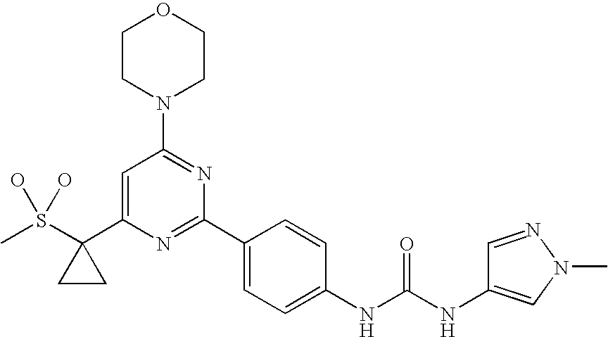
CS(C1(C2=CC(N3CCOCC3)=NC(C3=CC=C(NC(NC4=CN(C)N=C4)=O)C=C3)=N2)CC1)(O)O
